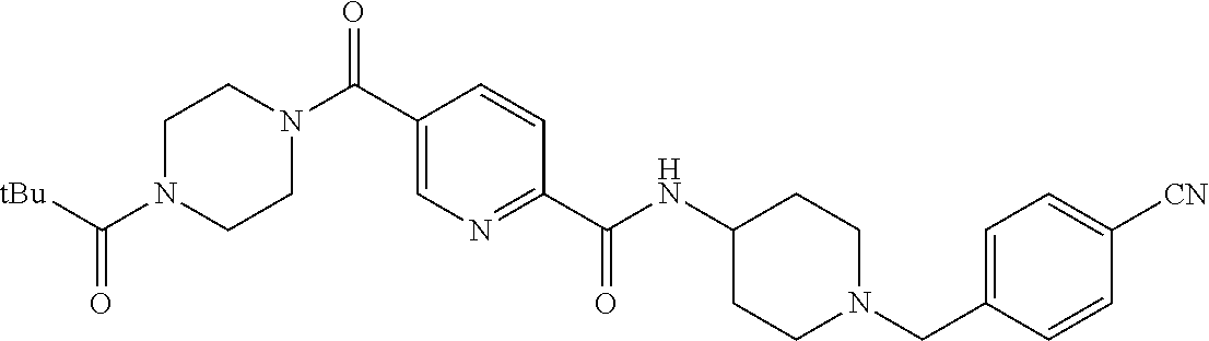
C1(CN2CCC(NC(C3=NC=C(C(N4CCN(C([tBu])=O)CC4)=O)C=C3)=O)CC2)=CC=C([CN])C=C1
